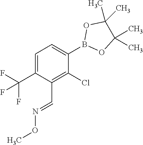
C1=C(C(F)(F)F)C(C=NOC)=C(Cl)C(B2OC(C)(C)C(C)(C)O2)=C1
